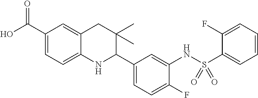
C1(C(O)=O)=CC=C2C(=C1)CC(C)(C)C(C1=CC=C(F)C(NS(C3=CC=CC=C3F)(=O)=O)=C1)N2
